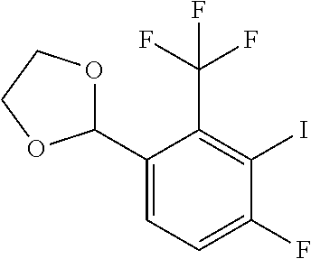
C1(C2OCCO2)=CC=C(F)C(I)=C1C(F)(F)F
